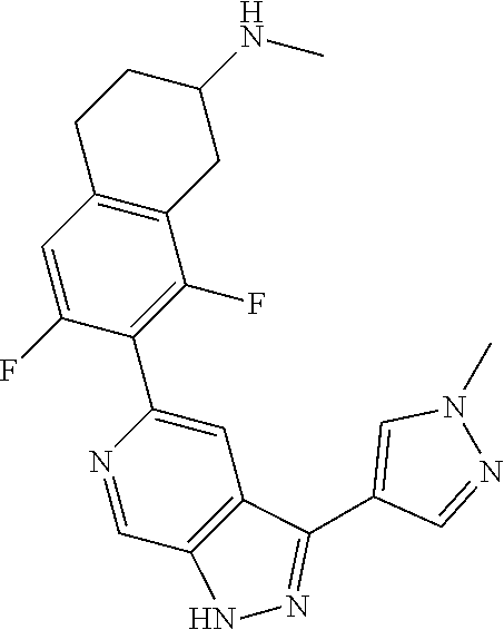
C12=C(C=C(F)C(C3=CC4=C(C=N3)NN=C4C3=CN(C)N=C3)=C1F)CCC(NC)C2
